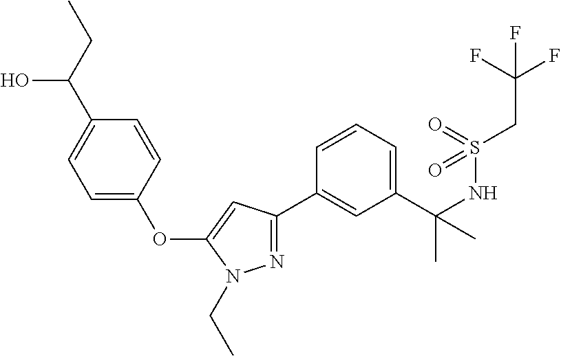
C1=C(C(NS(CC(F)(F)F)(=O)=O)(C)C)C=C(C2=NN(CC)C(OC3=CC=C(C(O)CC)C=C3)=C2)C=C1
